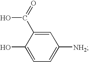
C1=C(O)C(C(O)=O)=CC([NH2])=C1
